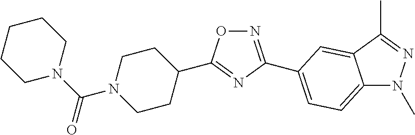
N1=C(C2=CC=C3N(C)N=C(C)C3=C2)N=C(C2CCN(C(=O)N3CCCCC3)CC2)O1
